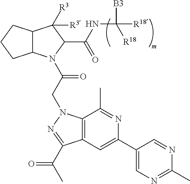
C12C(N(C(CN3C4=C(C=C(C5=CN=C(C)N=C5)N=C4C)C(C(C)=O)=N3)=O)C(C(NC([B3])([R18])[R18])=O)C1([R3])[R3])CCC2
